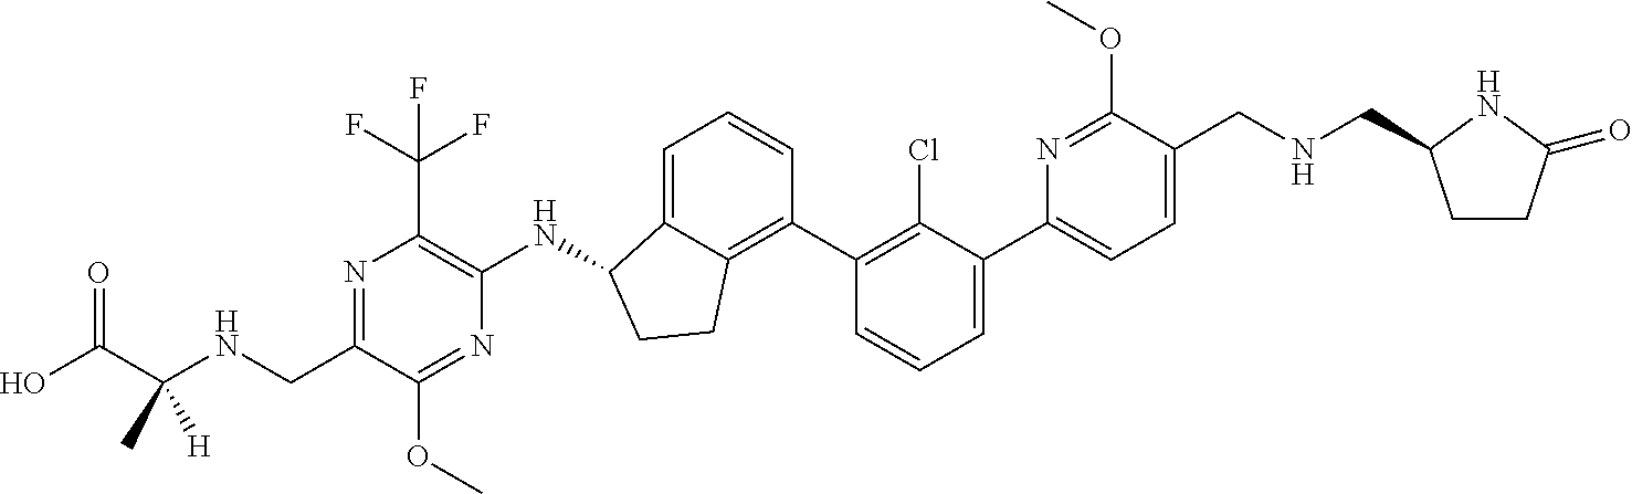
C1(CNC(C(O)=O)(C)[H])=NC(C(F)(F)F)=C(NC2C3=CC=CC(C4=C(Cl)C(C5=CC=C(CNCC6CCC(=O)N6)C(OC)=N5)=CC=C4)=C3CC2)N=C1OC
